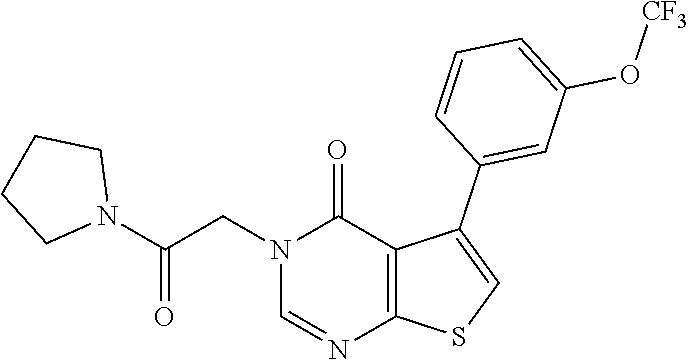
C1=NC2=C(C(=O)N1CC(N1CCCC1)=O)C(C1=CC(O[CF3])=CC=C1)=CS2
